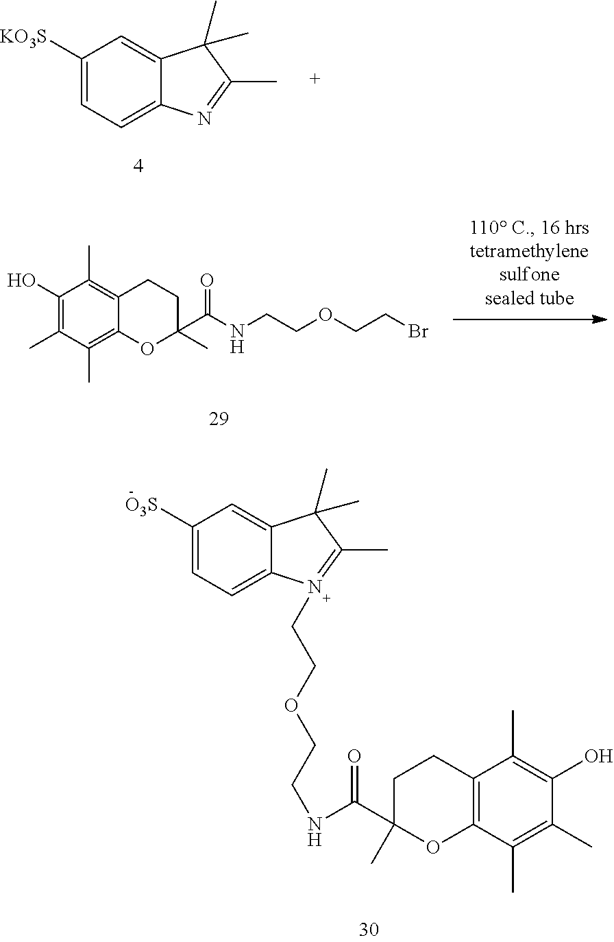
C1([KO3S])=CC=C2C(=C1)C(C)(C)C(C)=N2.C1(O)=C(C)C(C)=C2C(=C1C)CCC(C(NCCOCCBr)=O)(C)O2.C1([O3S])=CC=C2C(=C1)C(C)(C)C(C)=N2CCOCCNC(C1(C)CCC2=C(O1)C(C)=C(C)C(O)=C2C)=O
